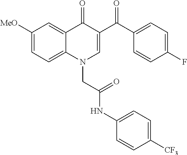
C1([MeO])=CC=C2C(=C1)C(=O)C(C(C1=CC=C(F)C=C1)=O)=CN2CC(NC1=CC=C([CF3])C=C1)=O
